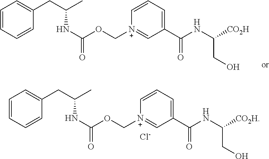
C1=CC=CC(CC(C)NC(OC[N+]2=CC(C(NC([CO2H])CO)=O)=CC=C2)=O)=C1.C1=CC=CC(CC(C)NC(OC[N+]2=CC(C(NC([CO2H])CO)=O)=CC=C2)=O)=C1.[Cl-]
